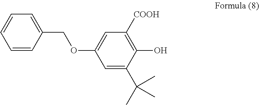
C1=C(C(C)(C)C)C(O)=C([COOH])C=C1OCC1=CC=CC=C1
